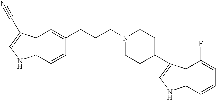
C12=C(C=CC(CCCN3CCC(C4=CNC5=C4C(F)=CC=C5)CC3)=C1)NC=C2C#N
